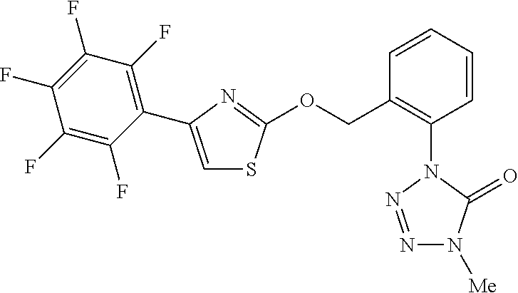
N1=NN(C2=C(COC3=NC(C4=C(F)C(F)=C(F)C(F)=C4F)=CS3)C=CC=C2)C(=O)N1[Me]
